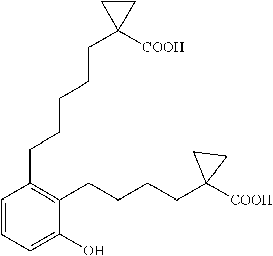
C1(CCCCCC2([COOH])CC2)=C(CCCCC2([COOH])CC2)C(O)=CC=C1
